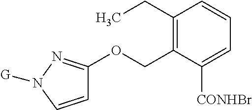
C1=CN([G])N=C1OCC1=C(CC)C=CC=C1[CONHBr]
